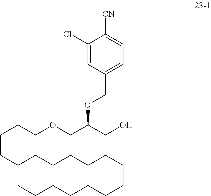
C1(Cl)=CC(COC(COCCCCCCCCCCCCCCCCCC)CO)=CC=C1[CN]
